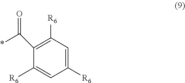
C1(C(=O)*)=C([R6])C=C([R6])C=C1[R6]
